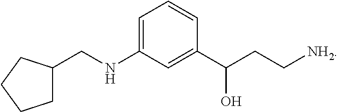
C1(C(CC[NH2])O)=CC(NCC2CCCC2)=CC=C1
